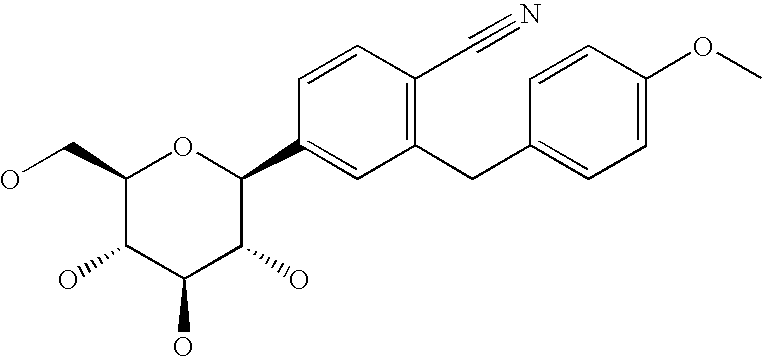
C1(CO)C(O)C(O)C(O)C(C2=CC(CC3=CC=C(OC)C=C3)=C(C#N)C=C2)O1
